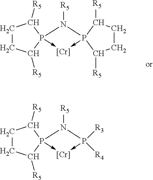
C1CC([R5])P2(->[Cr]-P([R4])([R3])N2[R5])C1[R5].C1CC([R5])P2(->[Cr]-P3(N2[R5])C([R5])CCC3[R5])C1[R5]
